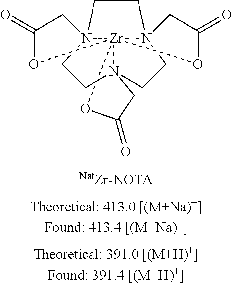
C1CN23[Zr]456(N1(CC(=O)O4)CCN5(CC(=O)O6)CC2)OC(=O)C3
